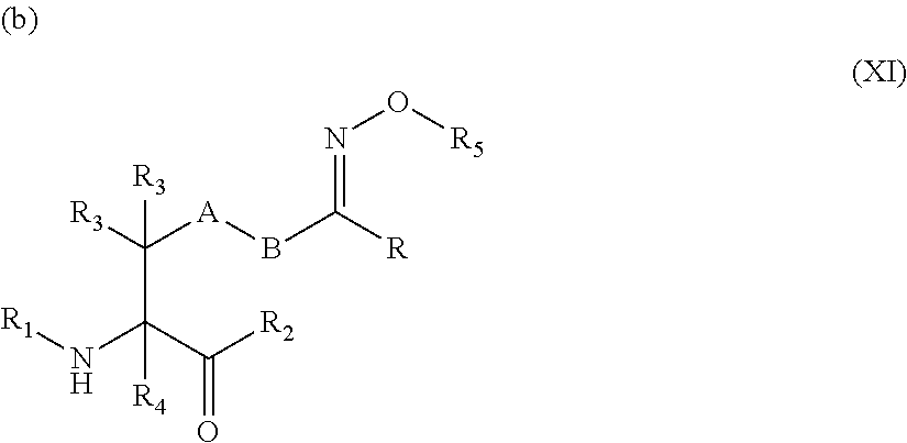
[R3]C([A]BC([R])=NO[R5])([R3])C(C([R2])=O)(N[R1])[R4]
